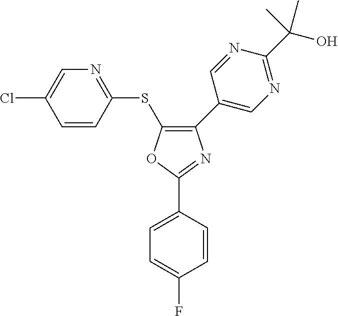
O1C(C2=CC=C(F)C=C2)=NC(C2=CN=C(C(O)(C)C)N=C2)=C1SC1=NC=C(Cl)C=C1
